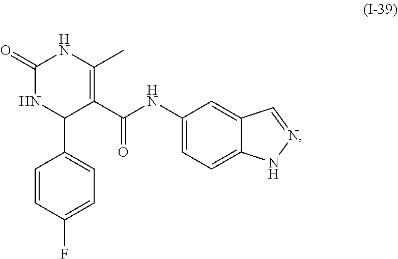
C1(NC(=O)C2=C(C)NC(=O)NC2C2=CC=C(F)C=C2)=CC=C2C(=C1)C=NN2
